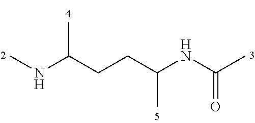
CNC(CCC(NC(C)=O)C)C
